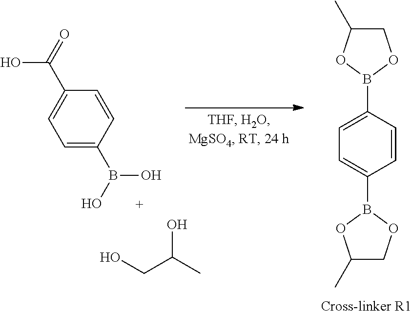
C1=C(B(O)O)C=CC(C(=O)O)=C1.OCC(C)O.C1=C(B2OCC(C)O2)C=CC(B2OCC(C)O2)=C1
